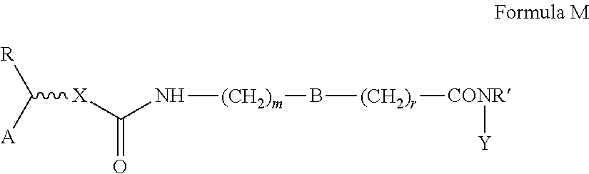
C([X]C(N[(CH2)m]B[(CH2)r][CONR][Y])=O)([A])[R]
